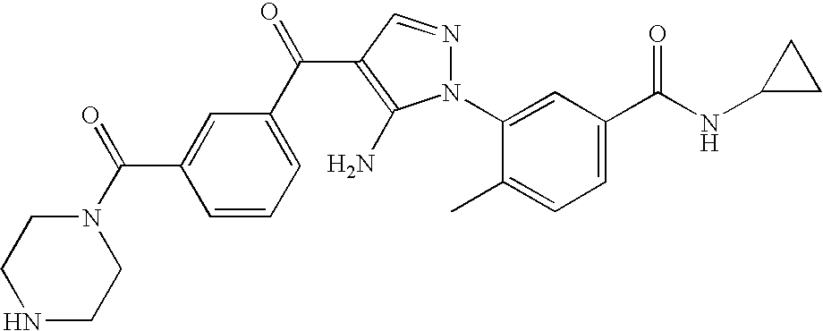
C1=C(C(NC2CC2)=O)C=C(N2N=CC(C(C3=CC=CC(C(=O)N4CCNCC4)=C3)=O)=C2N)C(C)=C1
